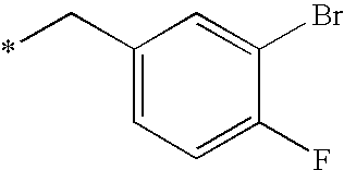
C1(C*)=CC=C(F)C(Br)=C1
